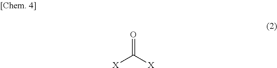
O=C([X])[X]
